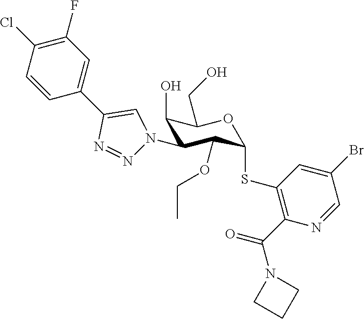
C1(O)C(N2N=NC(C3=CC(F)=C(Cl)C=C3)=C2)C(OCC)C(SC2=C(C(N3CCC3)=O)N=CC(Br)=C2)OC1CO
